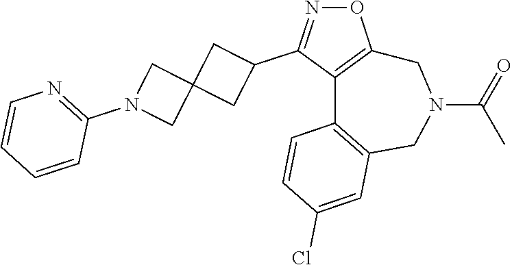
O1N=C(C2CC3(C2)CN(C2=NC=CC=C2)C3)C2=C1CN(C(=O)C)CC1=C2C=CC(Cl)=C1
